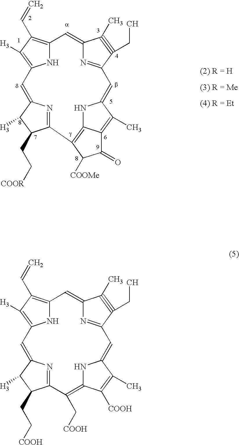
N1C2=C(C=C)C([H3])=C1C=C1N=C(C(CC[COOH])C1[H3])C(C[COOH])=C1NC(=CC3=NC(=C2)C(C)#C3CC)C(C)=C1[COOH].N1C2=C(C=C)C([H3])=C1C=C1N=C(C(CC[COOR])C1[H3])C1=C3NC(=CC4=NC(=C2)C(C)#C4CC)C(C)=C3C(=O)C1[COOMe].[(2) R = H]
